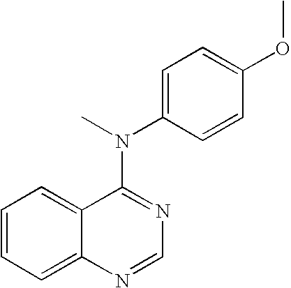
C1=CC=C2C(=C1)C(N(C1=CC=C(OC)C=C1)C)=NC=N2
